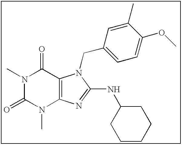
CN1C(=O)N(C)C2=C(C1=O)N(CC1=CC=C(OC)C(C)=C1)C(NC1CCCCC1)=N2
